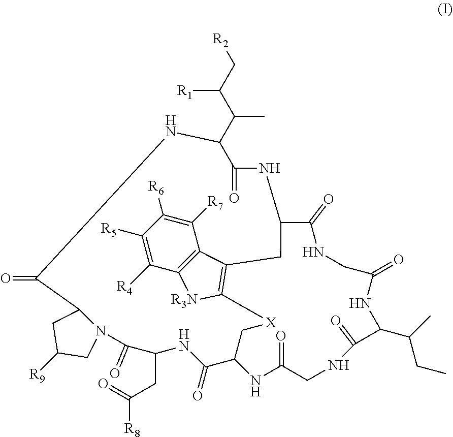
C12=C(C([R7])=C([R6])C([R5])=C1[R4])C1=C([R3N]2)[X]CC2C(=O)NC(CC([R8])=O)C(=O)N3C(CC([R9])C3)C(=O)NC(C(C(C[R2])[R1])C)C(=O)NC(C(=O)NCC(=O)NC(C(C)CC)C(=O)NCC(=O)N2)C1
